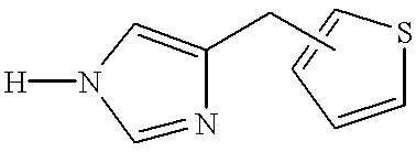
C1=NC(CC)=CN1[H].C1=CC=CS1
